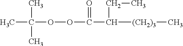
CC(C)(C)OOC(=O)C(CC)[(CH2)3]C
